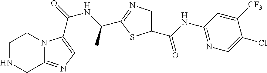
C1NCC2=NC=C(C(=O)NC(C)C3=NC=C(C(=O)NC4=NC=C(Cl)C([CF3])=C4)S3)N2C1
